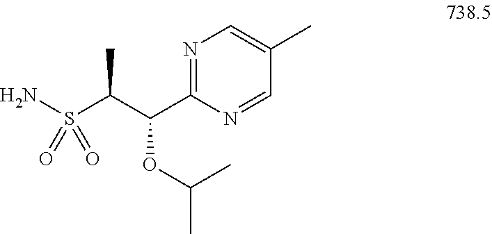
C1=C(C)C=NC(C(C(S(N)(=O)=O)C)OC(C)C)=N1
